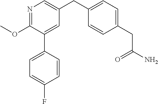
C1(OC)=NC=C(CC2=CC=C(CC(N)=O)C=C2)C=C1C1=CC=C(F)C=C1
